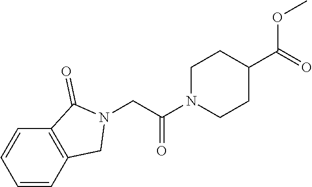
C12=C(C=CC=C1)C(=O)N(CC(N1CCC(C(=O)OC)CC1)=O)C2
